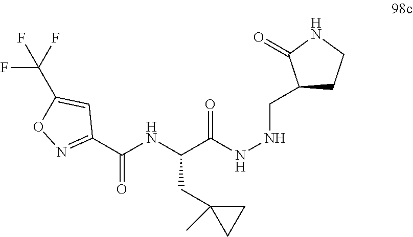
C(C(NNCC1CCNC1=O)=O)(NC(C1=NOC(C(F)(F)F)=C1)=O)CC1(C)CC1
